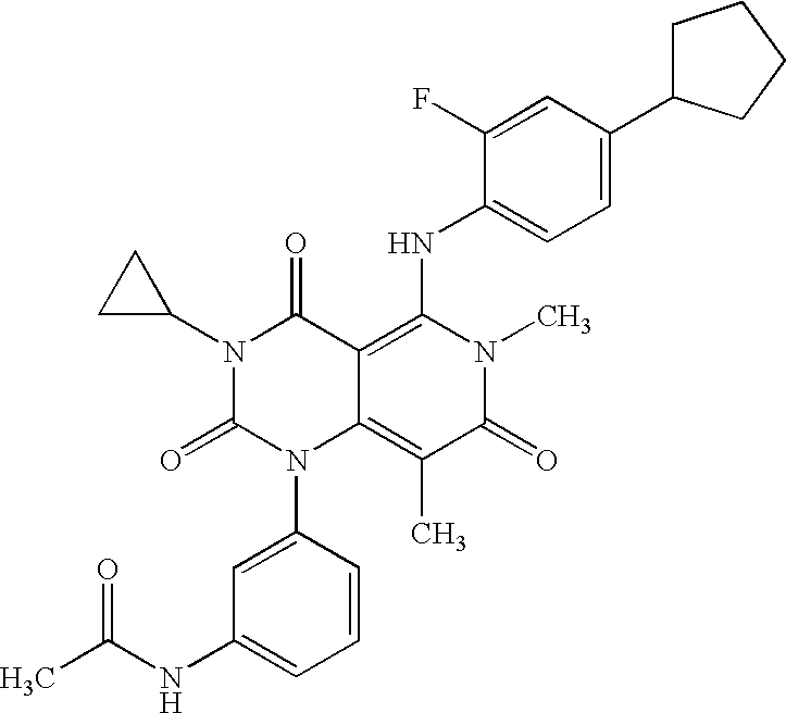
C1=CC(N2C3=C(C)C(=O)N(C)C(NC4=CC=C(C5CCCC5)C=C4F)=C3C(=O)N(C3CC3)C2=O)=CC(NC(C)=O)=C1
